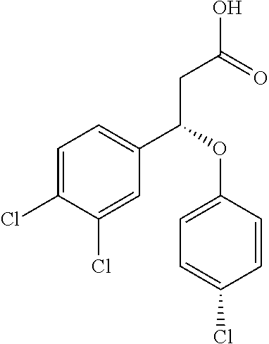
C1(C(OC2=CC=C(Cl)C=C2)CC(O)=O)=CC=C(Cl)C(Cl)=C1
